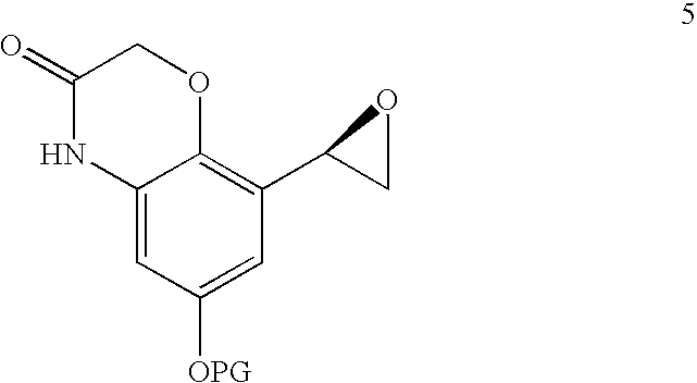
C12=CC([OPG])=CC(C3CO3)=C1OCC(=O)N2
